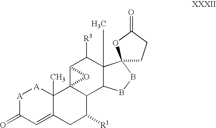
[A]1C(=O)C=C2C(C)([A]1)C13C(C([R1])C2)C2C(C)(C([R3])C1O3)C1(BB2)CCC(=O)O1
